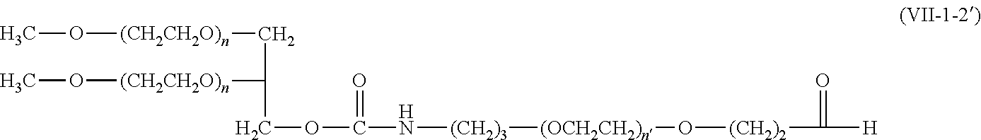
CO[(CH2CH2O)n]CC([(CH2CH2O)n]OC)COC(=O)N[(CH2)3][(OCH2CH2)n]O[(CH2)2]C(=O)[H]
